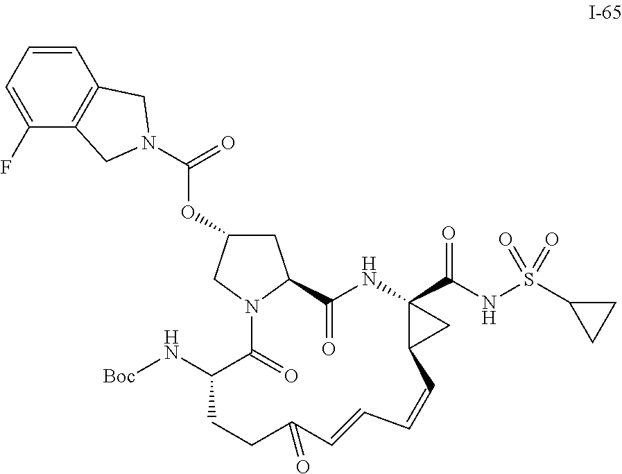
C1=CC=C(F)C2=C1CN(C(=O)OC1CC3C(=O)NC4(C(NS(C5CC5)(=O)=O)=O)C(C4)C=CC=CC(=O)CCC(N[Boc])C(=O)N3C1)C2
